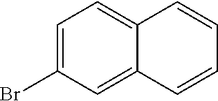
C1=C(Br)C=C2C(=C1)C=CC=C2
